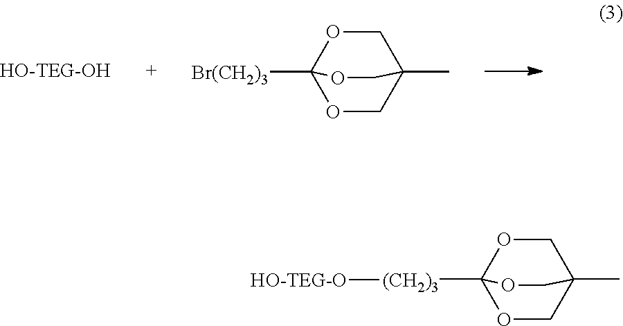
O1C2([Br(CH2)3])OCC(C)(C1)CO2.O1C2([(CH2)3][HO-TEG-O])OCC(C)(C1)CO2
